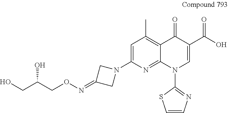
OCC(CON=C1CN(C2=CC(C)=C3C(=N2)N(C2=NC=CS2)C=C(C(O)=O)C3=O)C1)O
